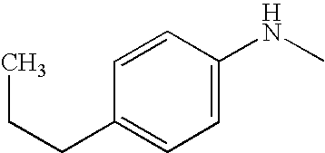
C1=CC(CCC)=CC=C1NC
